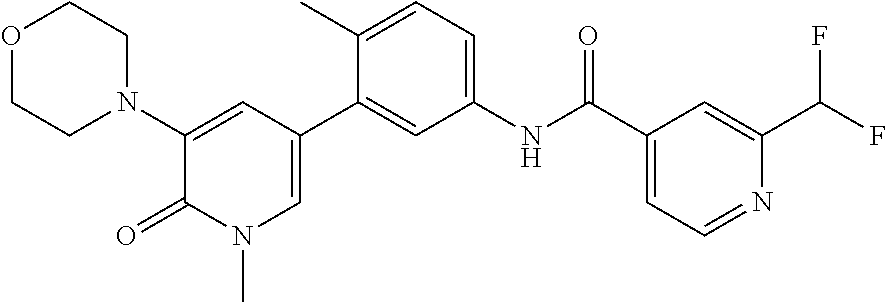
C1(C2=CC(NC(C3=CC=NC(C(F)F)=C3)=O)=CC=C2C)=CN(C)C(=O)C(N2CCOCC2)=C1
